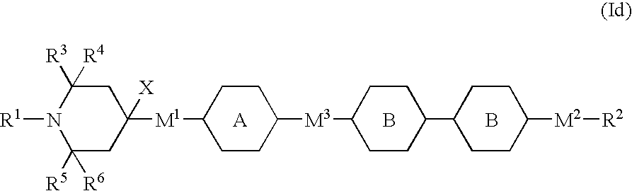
[A].B.C1([R5])([R6])CC([X])([M1]C2CCC([M3]C3CCC(C4CCC([M2][R2])CC4)CC3)CC2)CC([R3])([R4])N1[R1].B
